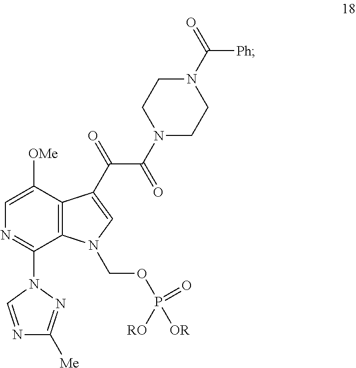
N1(C(C(=O)C2=CN(COP(=O)([RO])[OR])C3=C2C([OMe])=CN=C3N2C=NC([Me])=N2)=O)CCN(C([Ph])=O)CC1
